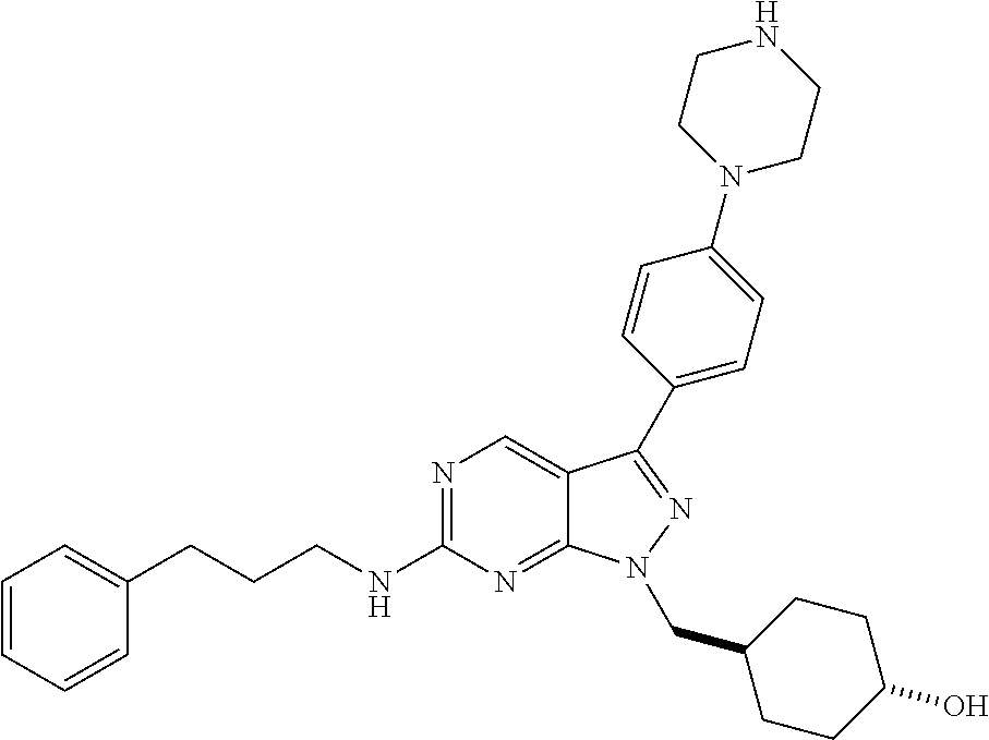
N1=C(NCCCC2=CC=CC=C2)N=C2C(=C1)C(C1=CC=C(N3CCNCC3)C=C1)=NN2CC1CCC(O)CC1
